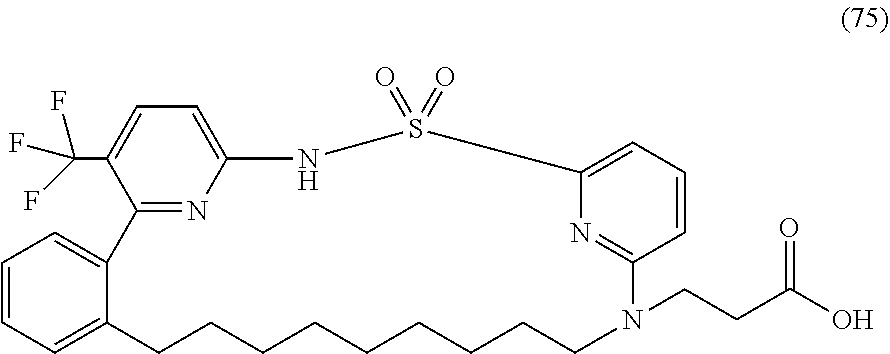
C1=C2C(=CC=C1)C1=NC(=CC=C1C(F)(F)F)NS(=O)(=O)C1=CC=CC(=N1)N(CCC(O)=O)CCCCCCCCC2
